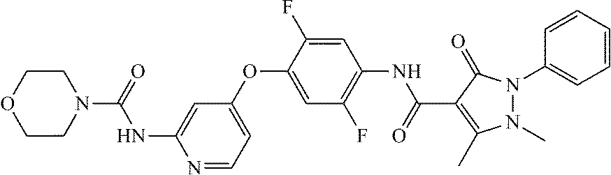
N1=CC=C(OC2=CC(F)=C(NC(C3=C(C)N(C)N(C4=CC=CC=C4)C3=O)=O)C=C2F)C=C1NC(=O)N1CCOCC1
